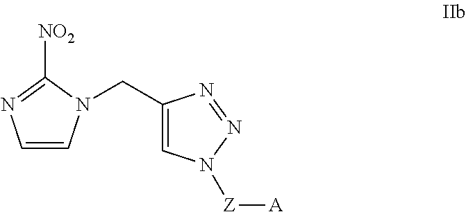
C1=CN(CC2=CN([Z][A])N=N2)C([NO2])=N1
